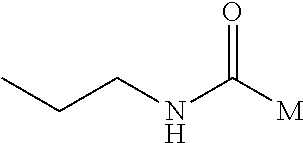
N(CCC)C([M])=O
